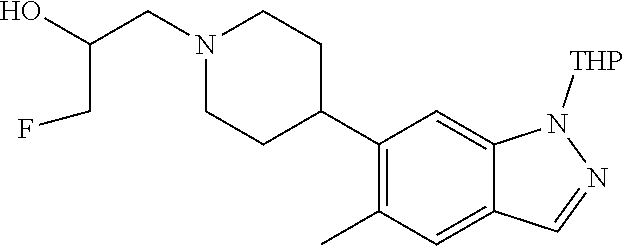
N1(CC(O)CF)CCC(C2=C(C)C=C3C(=C2)N([THP])N=C3)CC1
